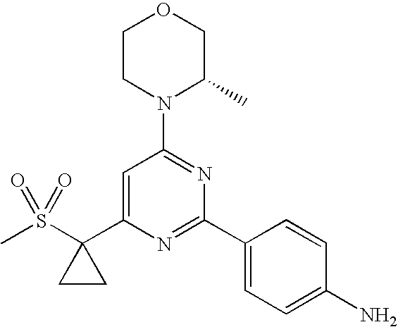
CS(C1(C2=CC(N3C(C)COCC3)=NC(C3=CC=C(N)C=C3)=N2)CC1)(=O)=O
